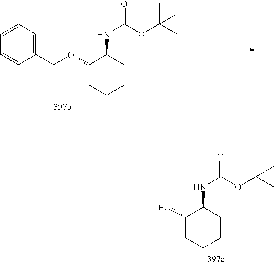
C1(O)CCCCC1NC(OC(C)(C)C)=O.C1=CC=C(COC2CCCCC2NC(OC(C)(C)C)=O)C=C1
